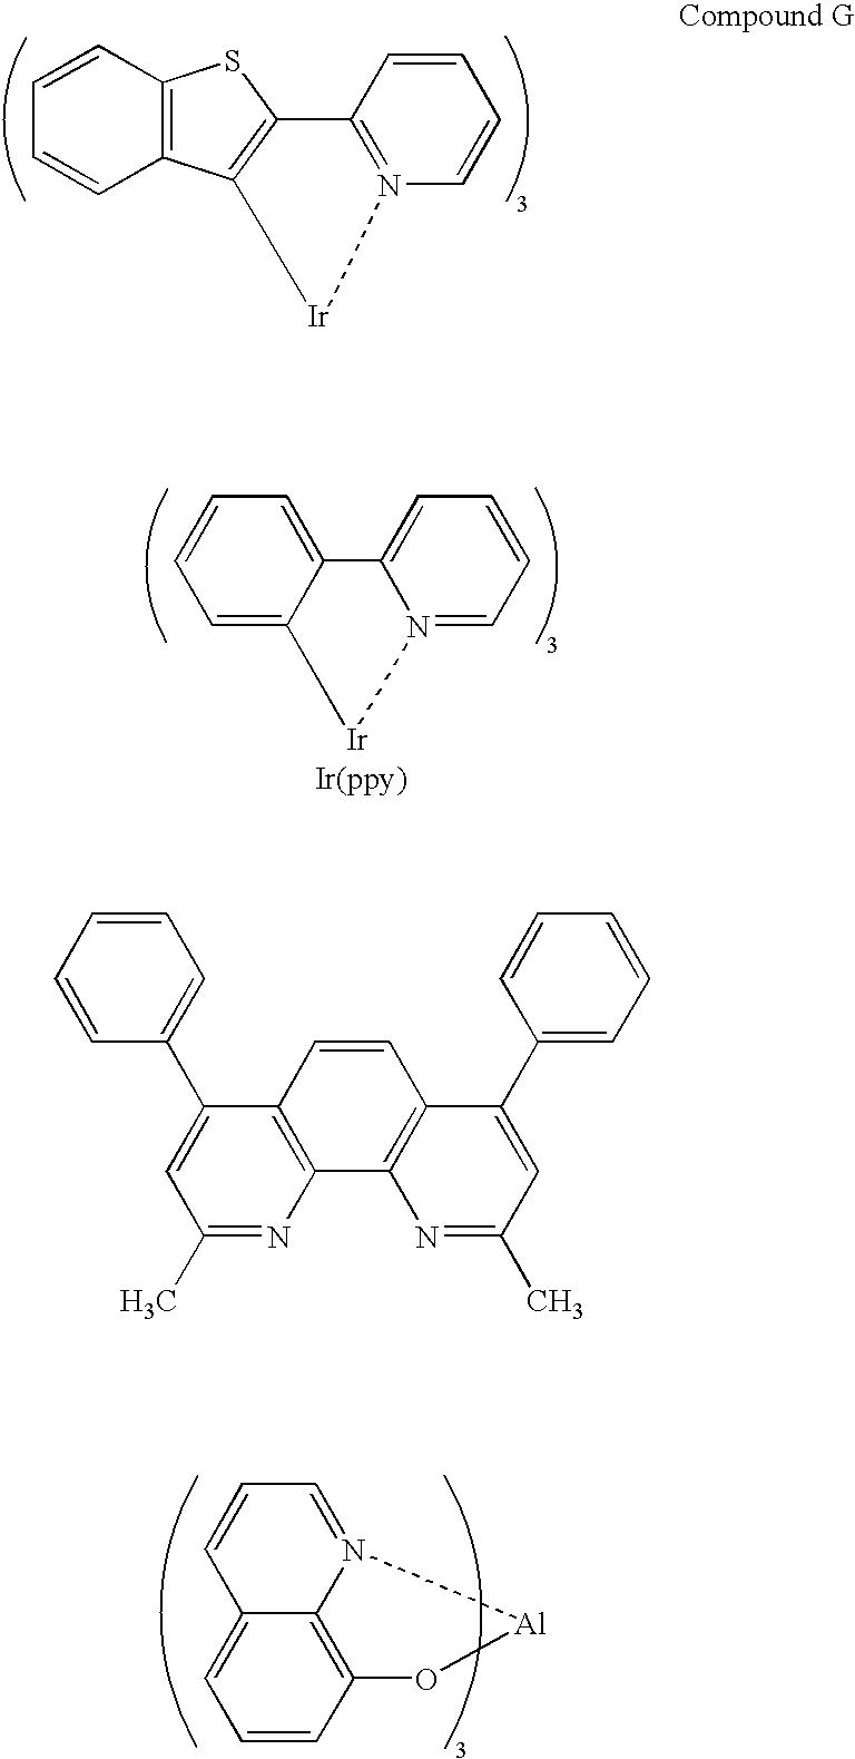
C1=CC2=C(C=C1)C1=C(S2)C2=N(C=CC=C2)[Ir]1.C12=CC=CC=N1[Ir]C1=CC=CC=C21.C1=CC2=C3C(=C1)C=CC=N3[Al]O2.C1(C)=NC2=C(C(C3=CC=CC=C3)=C1)C=CC1=C2N=C(C)C=C1C1=CC=CC=C1
